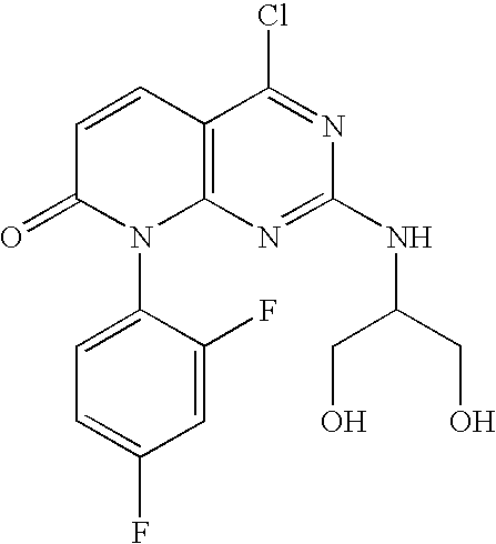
C12=C(N=C(NC(CO)CO)N=C1Cl)N(C1=CC=C(F)C=C1F)C(=O)C=C2
